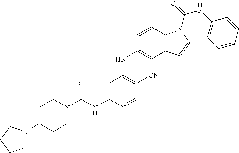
C(NC1=CC(NC2=CC3=C(C=C2)N(C(=O)NC2=CC=CC=C2)C=C3)=C([CN])C=N1)(N1CCC(N2CCCC2)CC1)=O
